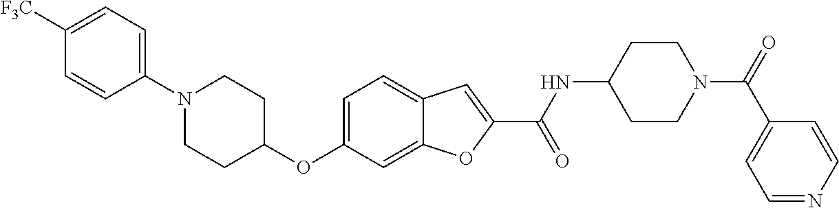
C1=C2C(=CC=C1OC1CCN(C3=CC=C([F3C])C=C3)CC1)C=C(C(=O)NC1CCN(C(C3=CC=NC=C3)=O)CC1)O2
